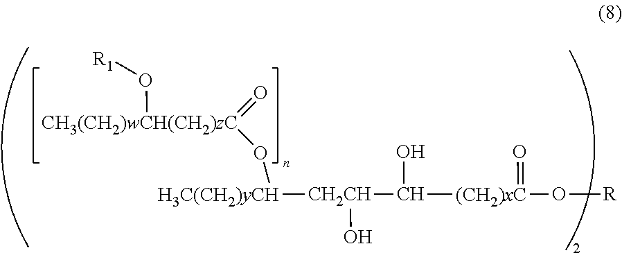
[H3C(CH2)yCH]([CH2CH](O)C(O)[(CH2)xC](=O)O[R])O[CH3(CH2)wCH(CH2)zC](=O)O[R1]
